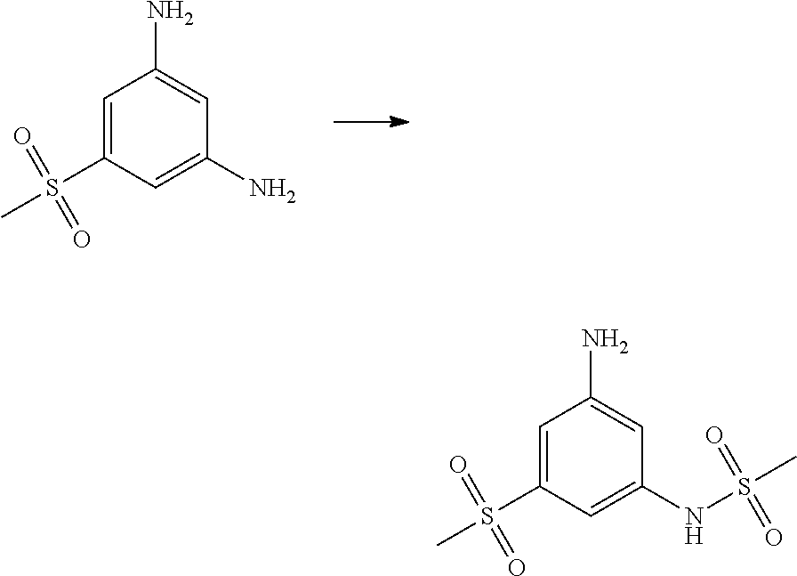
C1=C(S(C)(=O)=O)C=C(N)C=C1N.C1=C(S(C)(=O)=O)C=C(NS(C)(=O)=O)C=C1N
